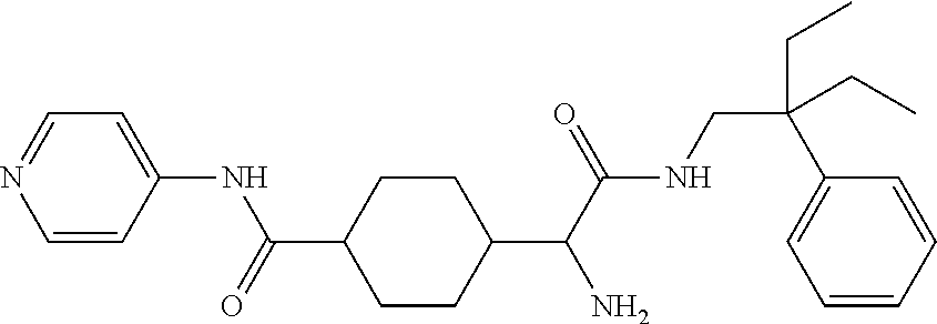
C1=CC(NC(=O)C2CCC(C(C(NCC(C3=CC=CC=C3)(CC)CC)=O)N)CC2)=CC=N1
